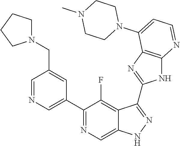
C1=NC=C(C2=NC=C3C(=C2F)C(C2=NC4=C(N2)N=CC=C4N2CCN(C)CC2)=NN3)C=C1CN1CCCC1
